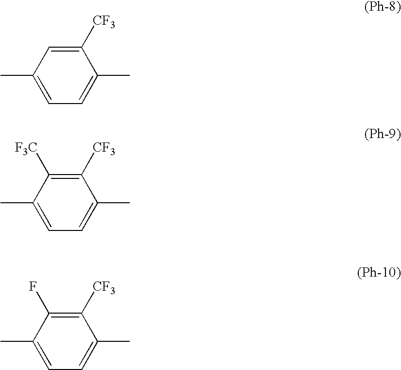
CC1=CC=C(C)C([CF3])=C1.CC1=CC=C(C)C([CF3])=C1[F3C].CC1=CC=C(C)C([CF3])=C1F
